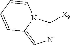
N1=C([X9])N2C(=C1)C=CC=C2
